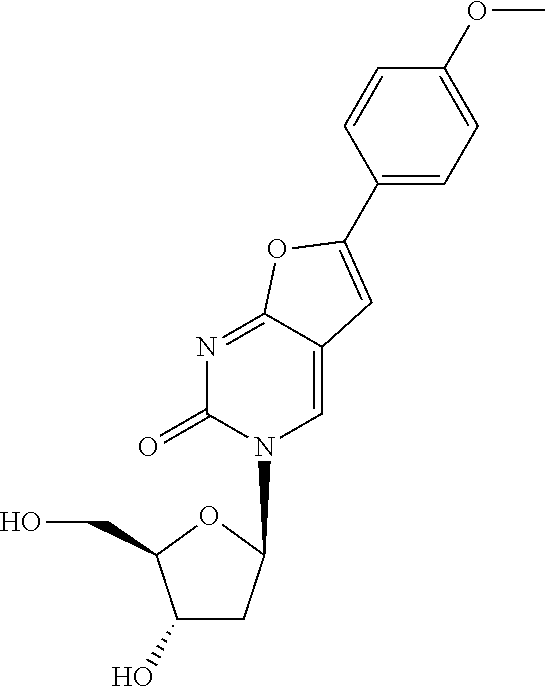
C1(O)CC(N2C=C3C(=NC2=O)OC(C2=CC=C(OC)C=C2)=C3)OC1CO
